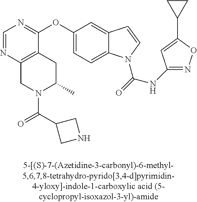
C1=NC2=C(C(OC3=CC=C4C(=C3)C=CN4C(=O)NC3=NOC(C4CC4)=C3)=N1)CC(C)N(C(C1CNC1)=O)C2
